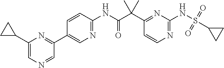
C1(C(C(NC2=NC=C(C3=NC(C4CC4)=CN=C3)C=C2)=O)(C)C)=NC(NS(=O)(=O)C2CC2)=NC=C1
